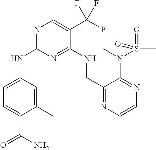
N1=C(NC2=CC=C(C(N)=O)C(C)=C2)N=C(NCC2=NC=CN=C2N(C)S(C)(=O)=O)C(C(F)(F)F)=C1
